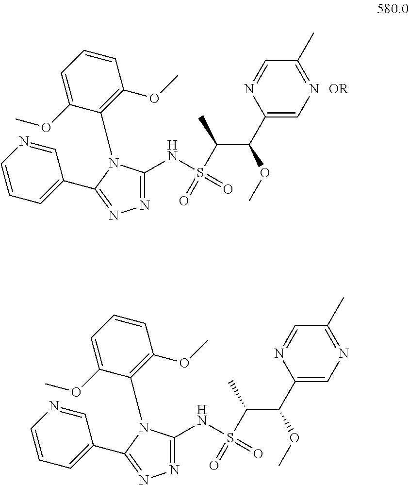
C1=CC=C(C2=NN=C(NS(C(C(C3=CN=C(C)C=N3)OC)C)(=O)=O)N2C2=C(OC)C=CC=C2OC)C=N1.C1=CC=C(C2=NN=C(NS(C(C(C3=CN=C(C)C=N3)OC)C)(=O)=O)N2C2=C(OC)C=CC=C2OC)C=N1
